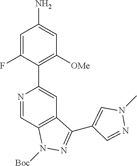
N1=CC2=C(C=C1C1=C([OMe])C=C(N)C=C1F)C(C1=CN(C)N=C1)=NN2[Boc]
